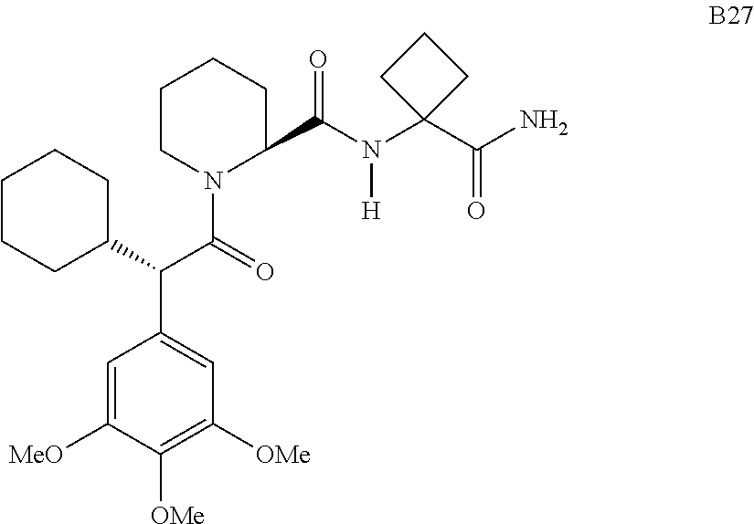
C1=C([MeO])C([OMe])=C([OMe])C=C1C(C1CCCCC1)C(=O)N1C(C(N(C2(C(=O)N)CCC2)[H])=O)CCCC1
